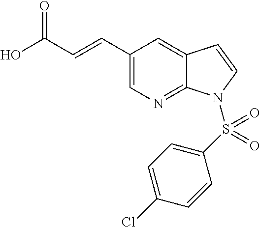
OC(C=CC1=CN=C2C(=C1)C=CN2S(C1=CC=C(Cl)C=C1)(=O)=O)=O
